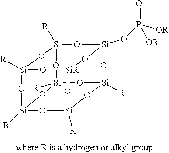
[Si]12(OP(=O)([OR])[OR])O[SiR]3O[Si]4([R])O[Si]([R])(O1)O[Si]1([R])O[Si]([R])(O4)O[Si]([R])(O[Si]([R])(O1)O2)O3
